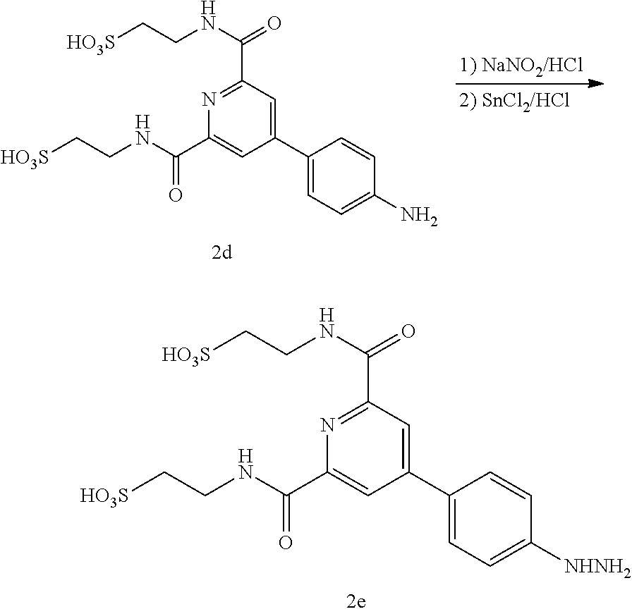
C1(C2=CC=C(N)C=C2)=CC(C(NCC[HO3S])=O)=NC(C(NCC[HO3S])=O)=C1.C1(C2=CC=C([NHNH2])C=C2)=CC(C(NCC[HO3S])=O)=NC(C(NCC[HO3S])=O)=C1
